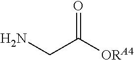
C(N)C([ORA4])=O
